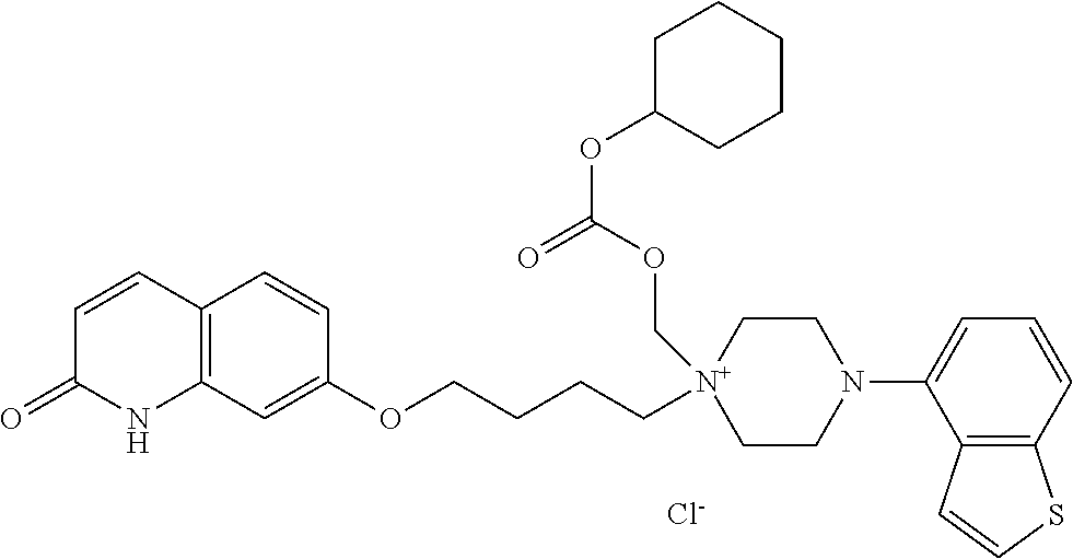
[Cl-].C12=C(C=C(OCCCC[N+]3(COC(OC4CCCCC4)=O)CCN(C4=CC=CC5=C4C=CS5)CC3)C=C1)NC(=O)C=C2
